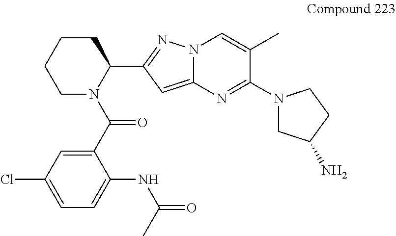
C1(C(N2C(C3=NN4C(=C3)N=C(N3CC(N)CC3)C(C)=C4)CCCC2)=O)=CC(Cl)=CC=C1NC(C)=O
